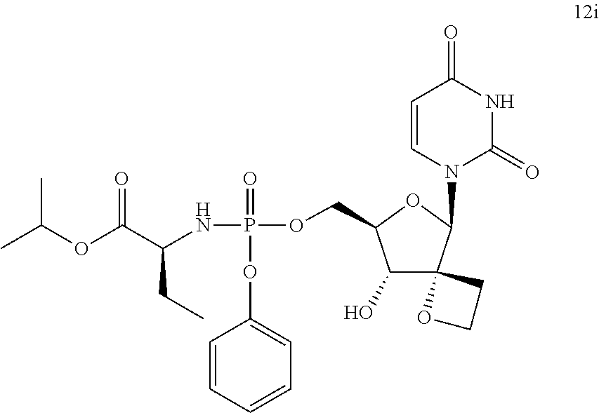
CC(OC(C(NP(=O)(OC1=CC=CC=C1)OCC1C(O)C2(C(N3C=CC(=O)NC3=O)O1)CCO2)CC)=O)C
